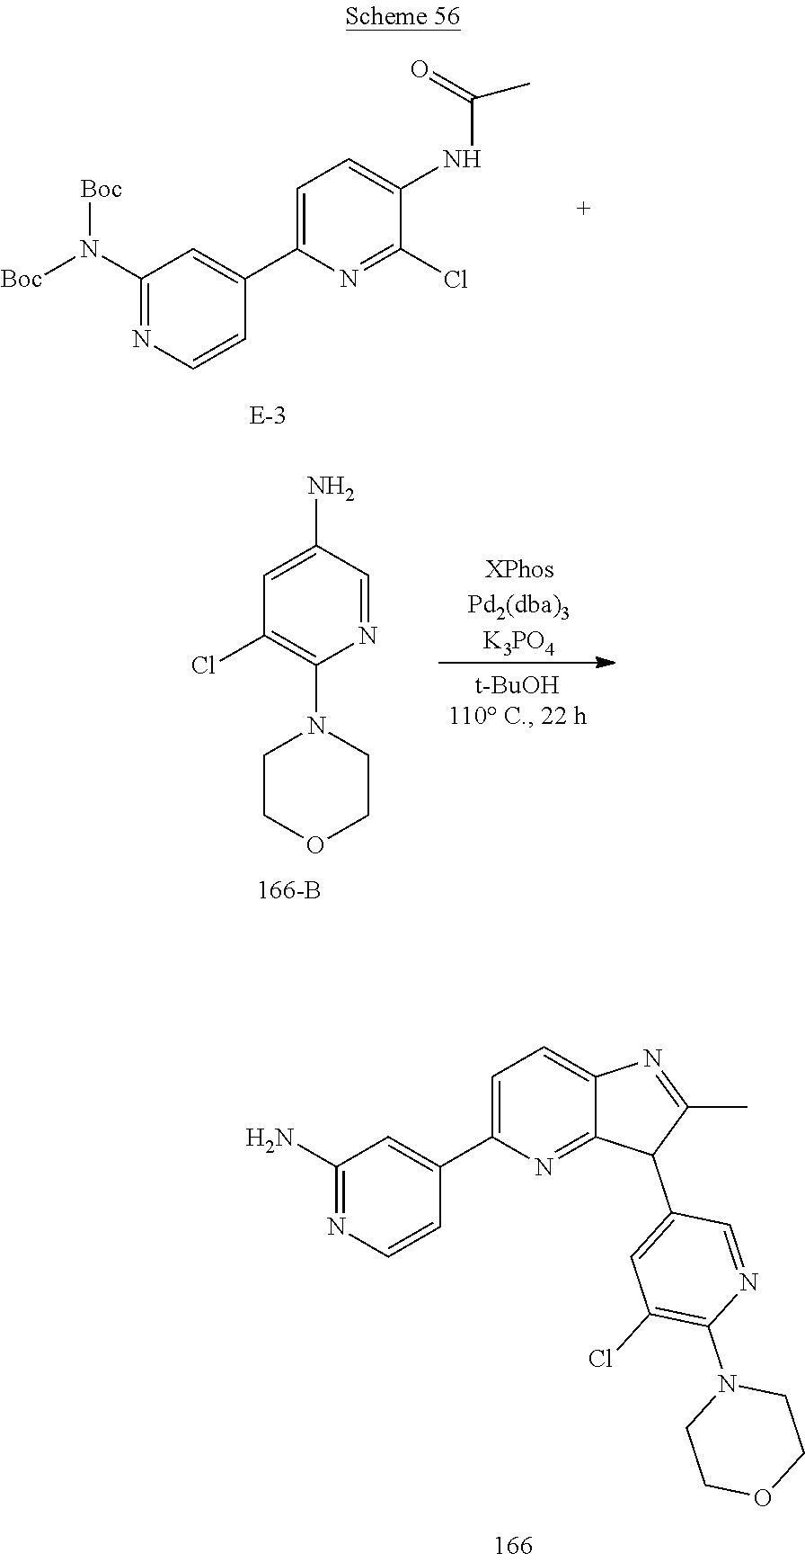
[XPhosPd2(dba)3K3PO4].C1=NC(N2CCOCC2)=C(Cl)C=C1N.C1(N([Boc])[Boc])=NC=CC(C2=CC=C(NC(=O)C)C(Cl)=N2)=C1.C1(N)=NC=CC(C2=CC=C3C(=N2)C(C2=CC(Cl)=C(N4CCOCC4)N=C2)C(C)=N3)=C1
